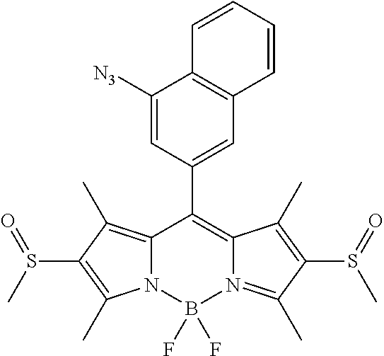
C12=C(C)C(S(C)=O)=C(C)N1B(F)(F)N1=C(C)C(S(=O)C)=C(C)C1=C2C1=CC2=C(C([N3])=C1)C=CC=C2
